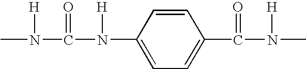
CN(C(N(C1=CC=C(C(N(C)[H])=O)C=C1)[H])=O)[H]
